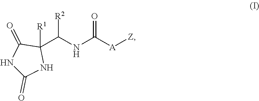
N1C(=O)NC([R1])(C(NC([A][Z])=O)[R2])C1=O
